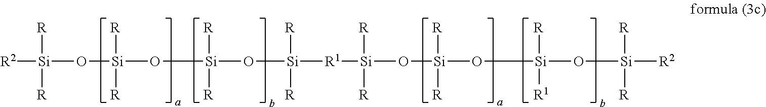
[Si]([R2])([R])([R])O[Si]([R])([R])O[Si]([R])([R])O[Si]([R])([R])[R1][Si]([R])([R])O[Si]([R])([R])O[Si]([R])([R1])O[Si]([R])([R2])[R]
